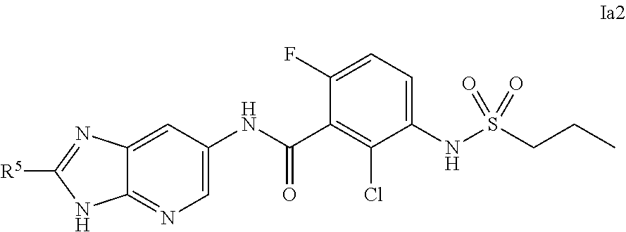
C1=C2C(=NC=C1NC(C1=C(Cl)C(NS(CCC)(=O)=O)=CC=C1F)=O)NC([R5])=N2
